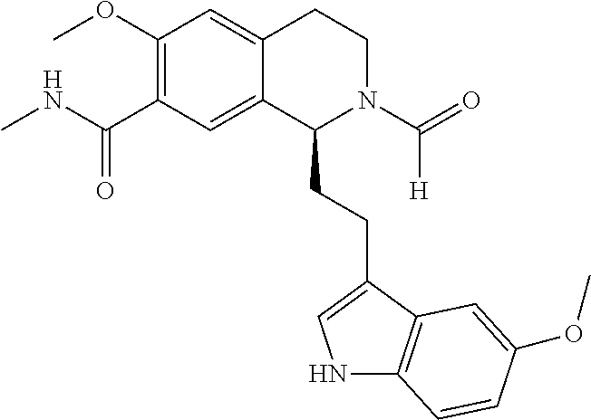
N(C(C1=C(OC)C=C2C(=C1)C(CCC1=CNC3=C1C=C(OC)C=C3)N(C(=O)[H])CC2)=O)C
